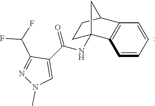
C1C2(NC(C3=CN(C)N=C3C(F)F)=O)C3=C(C(C1)C2)C=CC=C3
